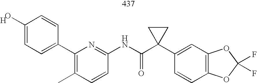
C1(O)=CC=C(C2=C(C)C=CC(NC(C3(C4=CC5=C(C=C4)OC(F)(F)O5)CC3)=O)=N2)C=C1.[H]
